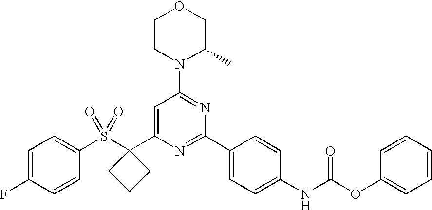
C1=C(F)C=CC(S(C2(C3=CC(N4C(C)COCC4)=NC(C4=CC=C(NC(OC5=CC=CC=C5)=O)C=C4)=N3)CCC2)(=O)=O)=C1
